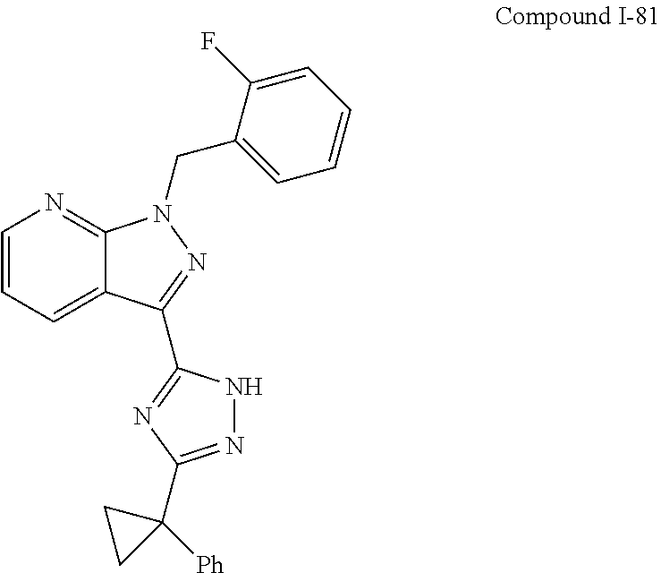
C1=CC=C2C(=N1)N(CC1=CC=CC=C1F)N=C2C1=NC(C2([Ph])CC2)=NN1
